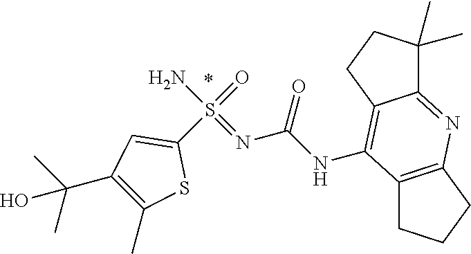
C12=C(CCC1)N=C1C(=C2NC(N=S(N)(=O)C2=CC(C(C)(C)O)=C(C)S2)=O)CCC1(C)C
